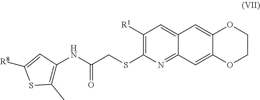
C1(C)=C(NC(CSC2=C([R1])C=C3C(=N2)C=C2C(=C3)OCCO2)=O)C=C([R8])S1
